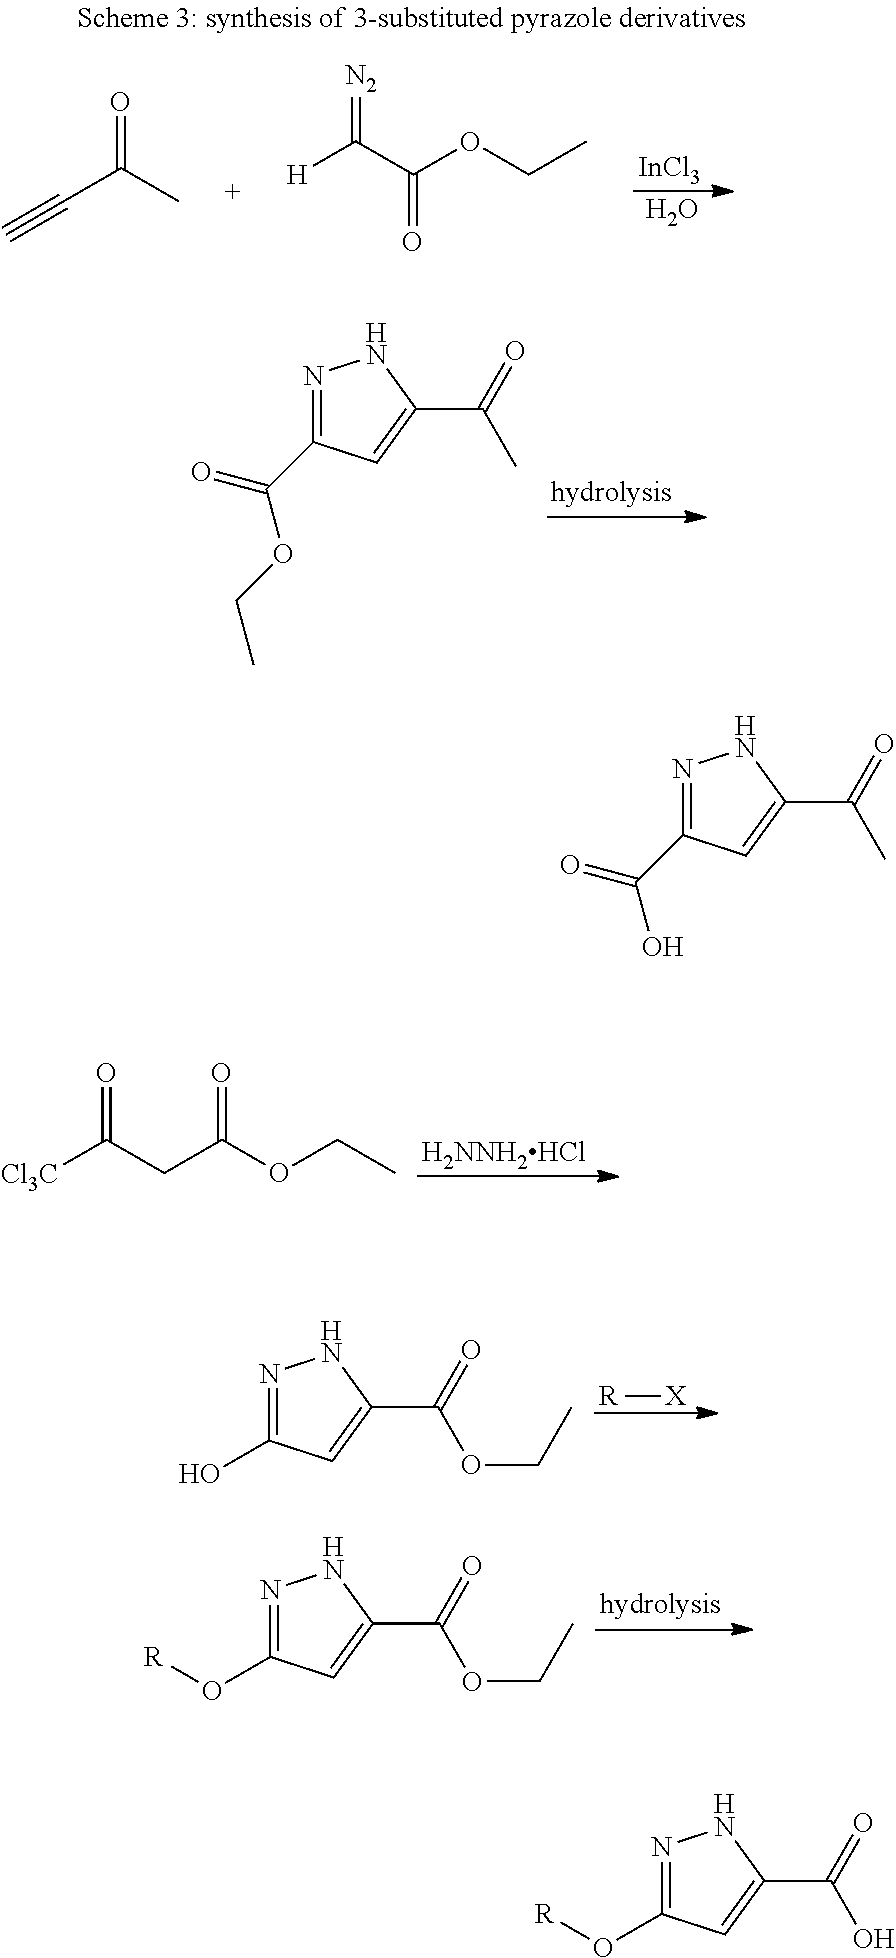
N1=C(C(OCC)=O)C=C(C(C)=O)N1.N1=C(O[R])C=C(C(=O)OCC)N1.[H2NNH2HCl].[Cl3C]C(CC(OCC)=O)=O.[R][X].N1=C(O)C=C(C(=O)OCC)N1.[InCl3].O.C(C(C)=O)#C.[H]C(C(OCC)=O)=[N2].N1=C(C(O)=O)C=C(C(C)=O)N1.N1=C(O[R])C=C(C(=O)O)N1
